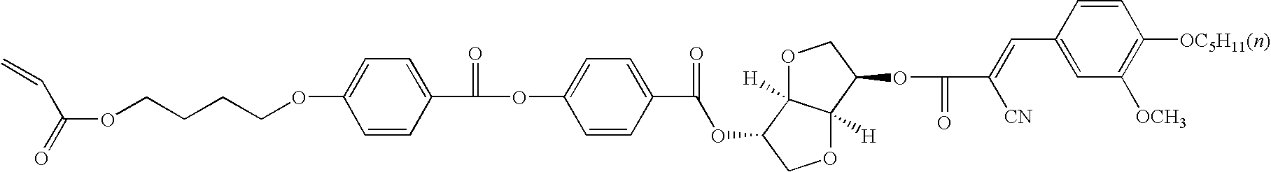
C1=C(OCCCCOC(C=C)=O)C=CC(C(=O)OC2=CC=C(C(=O)OC3C4([H])OCC(OC(=O)C(=CC5=CC([OCH3])=C([OC5H11(n)])C=C5)[CN])C4([H])OC3)C=C2)=C1
